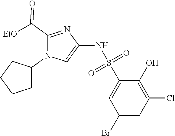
C1=C(S(NC2=CN(C3CCCC3)C(C([EtO])=O)=N2)(=O)=O)C(O)=C(Cl)C=C1Br
